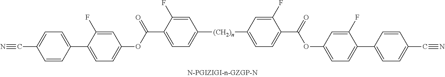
C(C1=CC=C([(CH2)n]C2=CC=C(C(=O)OC3=CC=C(C4=CC=C(C#N)C=C4)C(F)=C3)C(F)=C2)C=C1F)(OC1=CC=C(C2=CC=C(C#N)C=C2)C(F)=C1)=O
